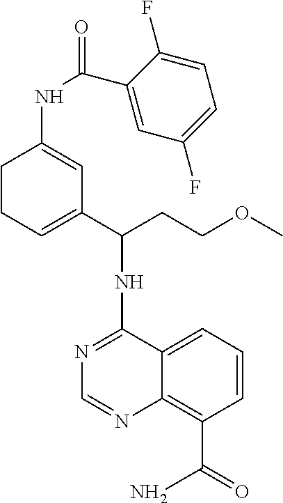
N1=C(NC(CCOC)C2=CCCC(NC(C3=CC(F)=CC=C3F)=O)=C2)C2=CC=CC(C(=O)N)=C2N=C1
